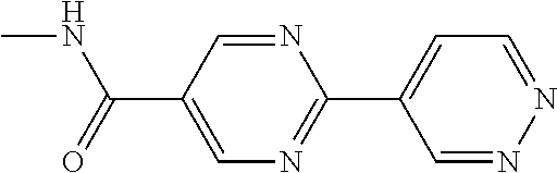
CNC(C1=CN=C(C2=CC=NN=C2)N=C1)=O
